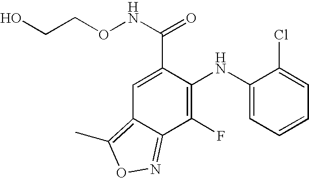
C1(NC2=C(F)C3=NOC(C)=C3C=C2C(NOCCO)=O)=CC=CC=C1Cl
